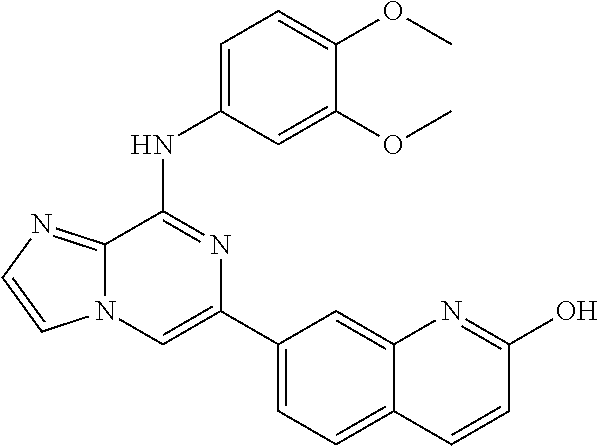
C12=CC(C3=CN4C(=NC=C4)C(NC4=CC=C(OC)C(OC)=C4)=N3)=CC=C1C=CC(O)=N2
